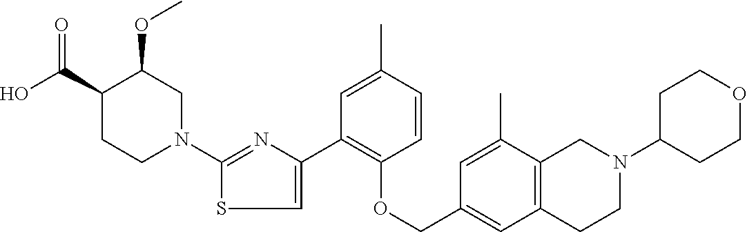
C1(N2CC(OC)C(C(O)=O)CC2)=NC(C2=C(OCC3=CC4=C(C(C)=C3)CN(C3CCOCC3)CC4)C=CC(C)=C2)=CS1
